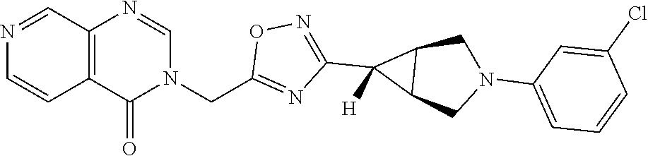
C12=C(N=CN(CC3=NC(C4([H])C5C4CN(C4=CC=CC(Cl)=C4)C5)=NO3)C1=O)C=NC=C2
